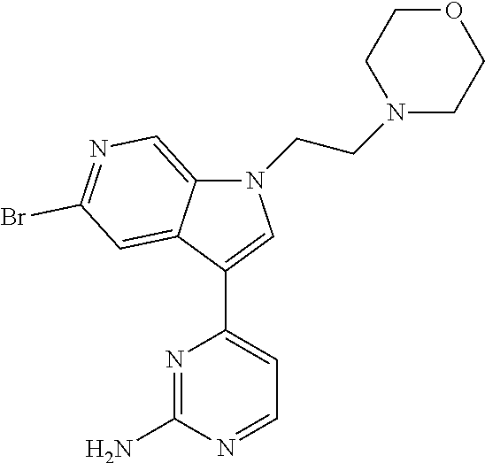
N1=C(N)N=CC=C1C1=CN(CCN2CCOCC2)C2=CN=C(Br)C=C12
